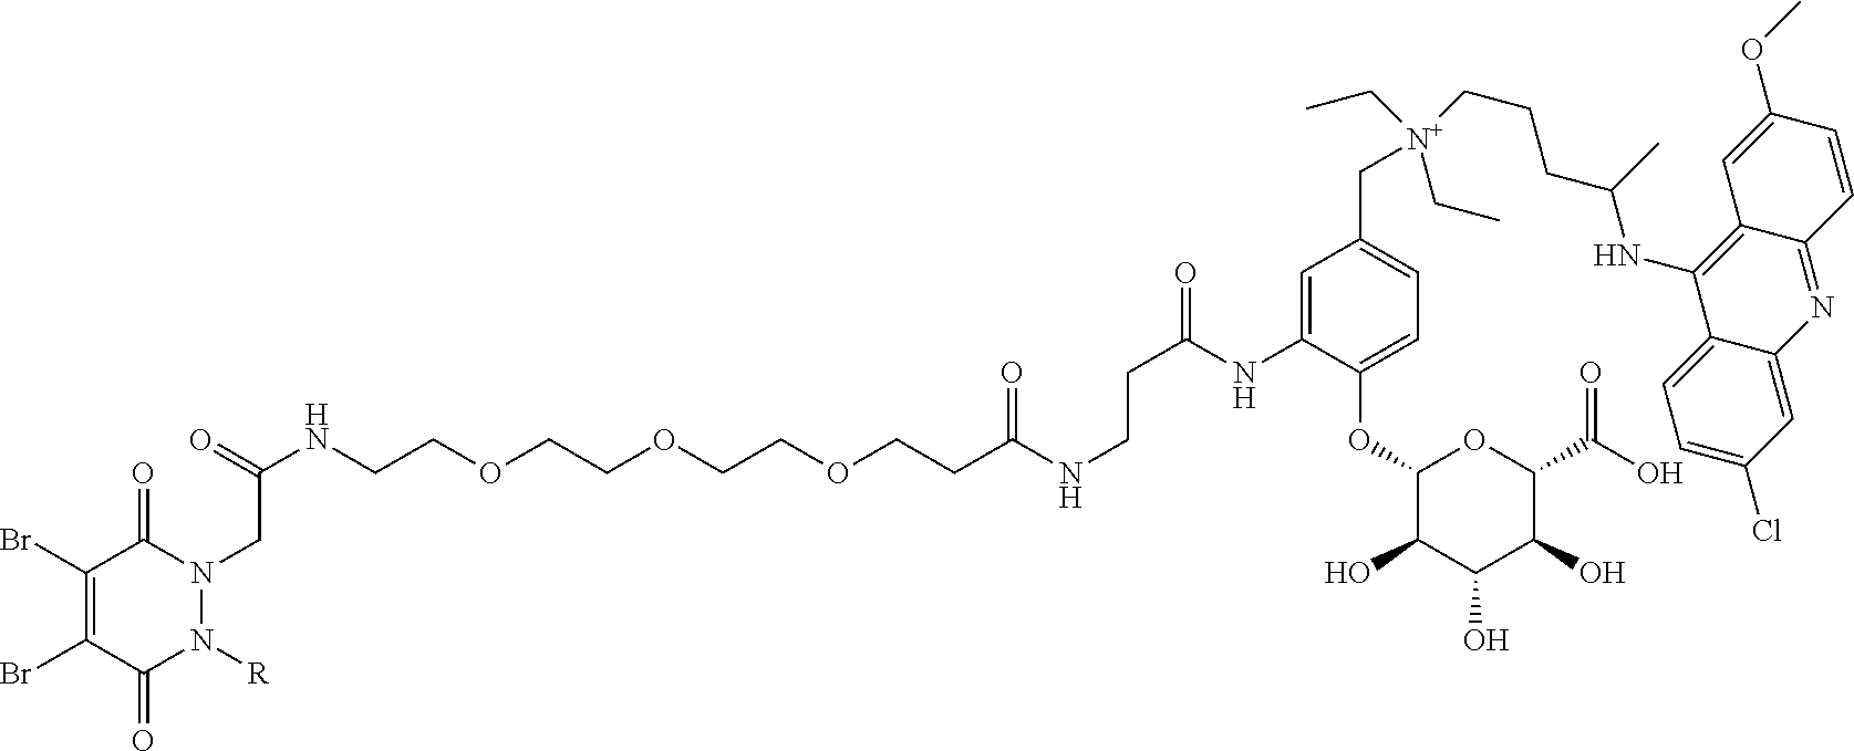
N(CCOCCOCCOCCC(NCCC(=O)NC1=CC(C[N+](CCCC(NC2=C3C(=NC4=CC(Cl)=CC=C24)C=CC(OC)=C3)C)(CC)CC)=CC=C1OC1C(O)C(O)C(O)C(C(O)=O)O1)=O)C(=O)CN1C(=O)C(Br)=C(Br)C(=O)N1[R]
